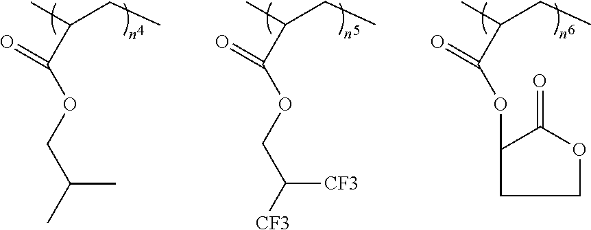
CC(CC)C(OCC(C)C)=O.CC(CC)C(OCC([CF3])[CF3])=O.CC(CC)C(OC1CCOC1=O)=O
